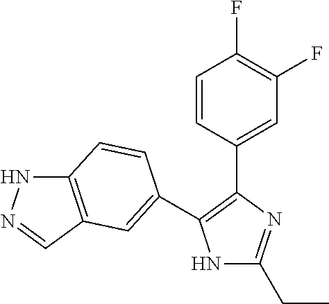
N1C(CC)=NC(C2=CC(F)=C(F)C=C2)=C1C1=CC2=C(NN=C2)C=C1
